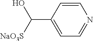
C1=C(C([NaO3S])O)C=CN=C1
